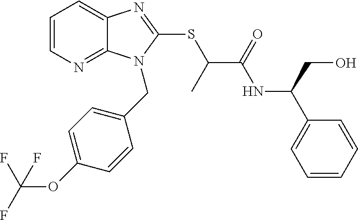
C1=CN=C2C(=C1)N=C(SC(C(NC(C1=CC=CC=C1)CO)=O)C)N2CC1=CC=C(OC(F)(F)F)C=C1
